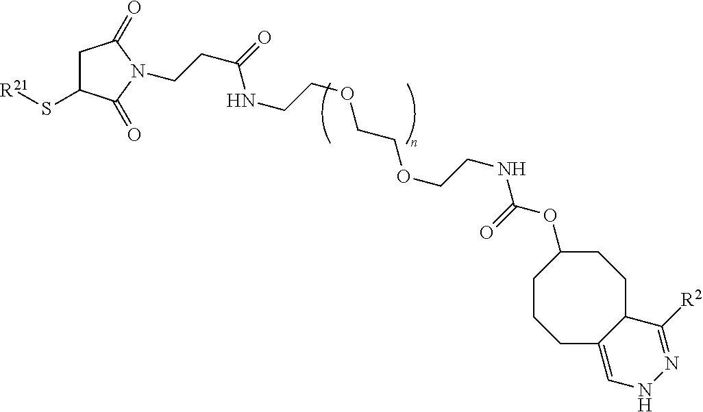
[R21]SC1CC(=O)N(CCC(=O)NCCOCCOCCNC(OC2CCCC3=CNN=C([R2])C3CC2)=O)C1=O
